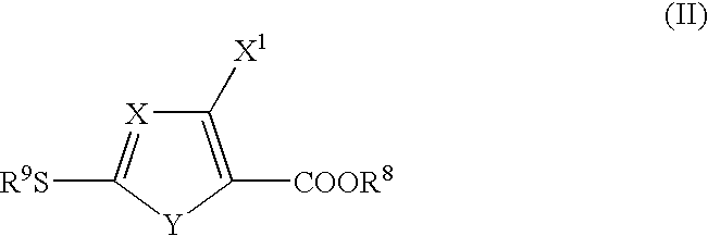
C1([X1])=C([COOR8])[Y]C([R9S])=[X]1
